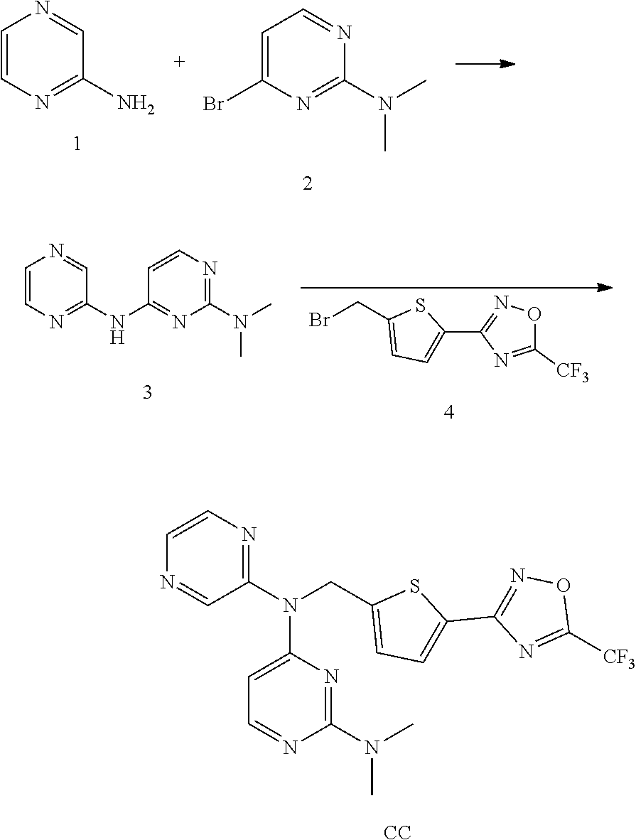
C1=CN=C(N)C=N1.C1=C(Br)N=C(N(C)C)N=C1.C1=CN=C(NC2=NC(N(C)C)=NC=C2)C=N1.BrCC1=CC=C(C2=NOC([CF3])=N2)S1.N1=CC(N(CC2=CC=C(C3=NOC([CF3])=N3)S2)C2=CC=NC(N(C)C)=N2)=NC=C1.[CC]
